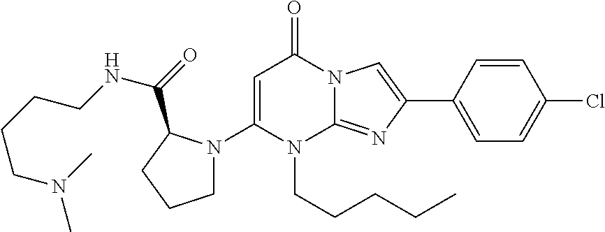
C1=C(N2CCCC2C(=O)NCCCCN(C)C)N(CCCCC)C2=NC(C3=CC=C(Cl)C=C3)=CN2C1=O
